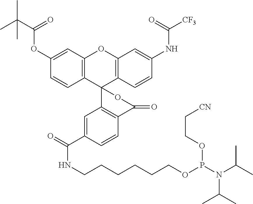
C12=C(C=C(OC(C(C)(C)C)=O)C=C1)OC1=C(C23C2=C(C=CC(C(=O)NCCCCCCOP(N(C(C)C)C(C)C)OCC[CN])=C2)C(=O)O3)C=CC(NC([CF3])=O)=C1
